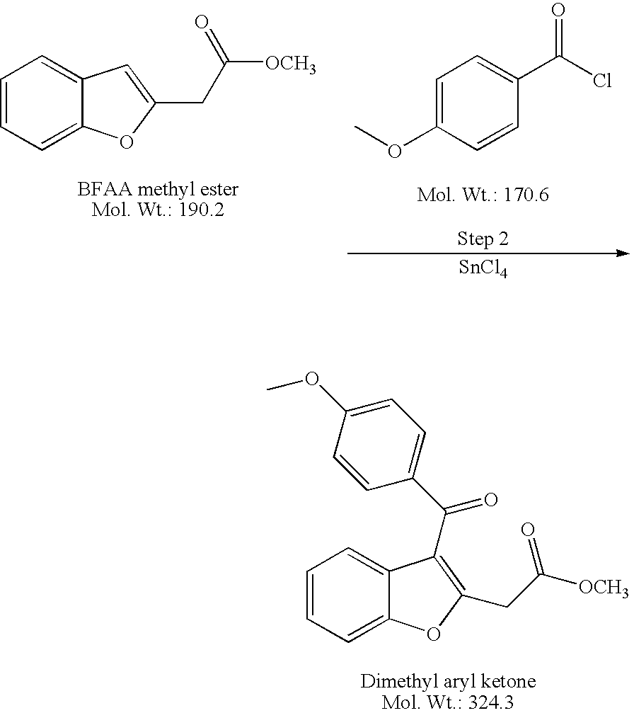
C1=C(OC)C=CC(C(=O)Cl)=C1.[SnCl4].C1=CC=C2C(=C1)C=C(CC([OCH3])=O)O2.C1=CC=C2C(=C1)C(C(=O)C1=CC=C(OC)C=C1)=C(CC(=O)[OCH3])O2
